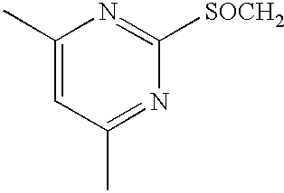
C1(C)=CC(C)=NC([SOCH2])=N1
